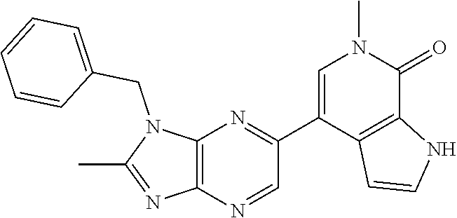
N1(CC2=CC=CC=C2)C(C)=NC2=C1N=C(C1=CN(C)C(=O)C3=C1C=CN3)C=N2
